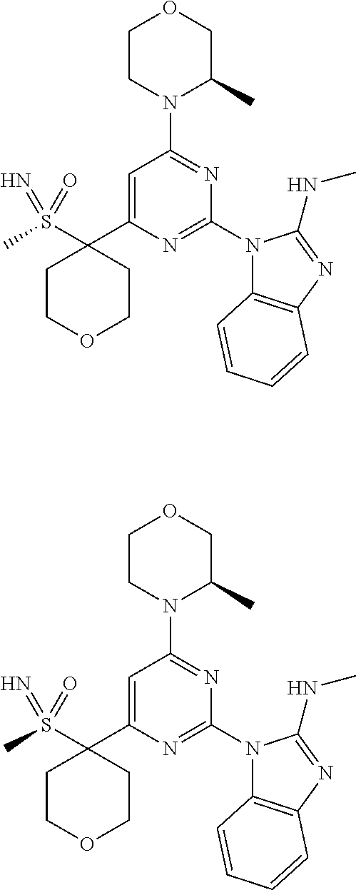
C1CN(C2=NC(N3C4=C(N=C3NC)C=CC=C4)=NC(C3(S(C)(=O)=N)CCOCC3)=C2)C(C)CO1.C1CN(C2=NC(N3C4=C(N=C3NC)C=CC=C4)=NC(C3(S(C)(=O)=N)CCOCC3)=C2)C(C)CO1
